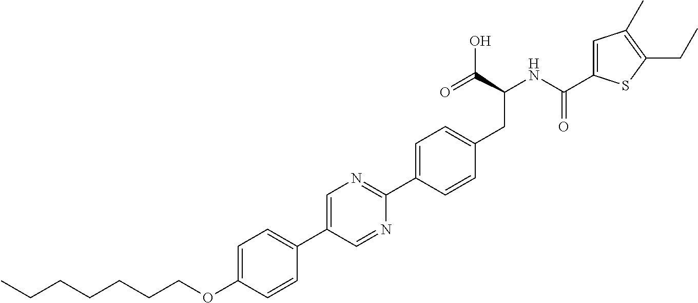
C(OC1=CC=C(C2=CN=C(C3=CC=C(CC(C(O)=O)NC(=O)C4=CC(C)=C(CC)S4)C=C3)N=C2)C=C1)CCCCCC
